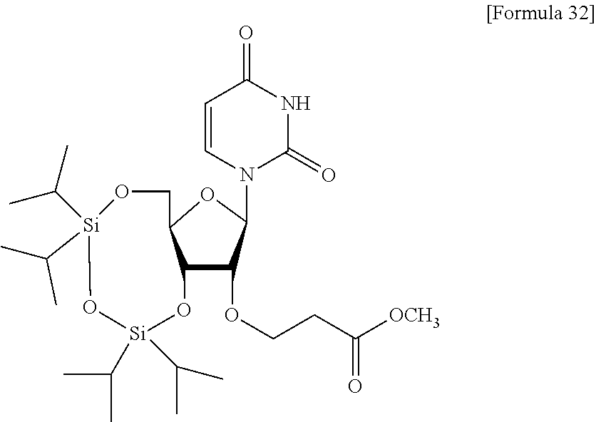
C1=CN(C2C(OCCC([OCH3])=O)C3C(O2)CO[Si](C(C)C)(C(C)C)O[Si](C(C)C)(C(C)C)O3)C(=O)NC1=O
